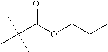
CC(C(OCCC)=O)(C)C
